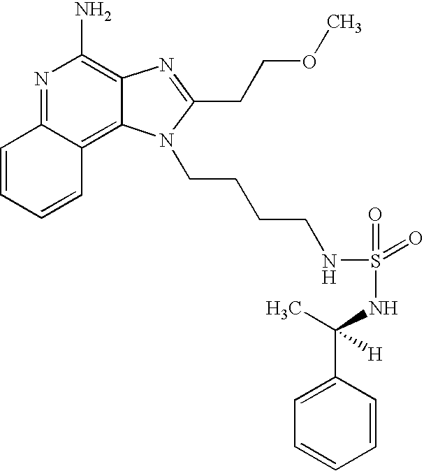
N1=C2C(=C3C(=C1N)N=C(CCOC)N3CCCCNS(=O)(=O)NC(C1=CC=CC=C1)(C)[H])C=CC=C2
